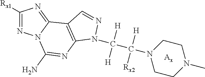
C1([Rx1])=NN2C(=N1)C1=C(N=C2N)N(C(C(N2CCN(C)CC2)([H])[Rx2])([H])[H])N=C1
